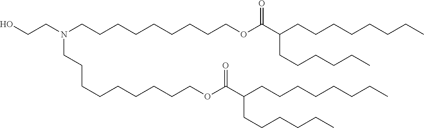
C(CCCOC(C(CCCCCC)CCCCCCCC)=O)CCCCCN(CCCCCCCCCOC(C(CCCCCC)CCCCCCCC)=O)CCO
